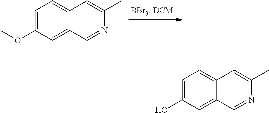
C1=C(OC)C=C2C(=C1)C=C(C)N=C2.C1=C(O)C=C2C(=C1)C=C(C)N=C2
